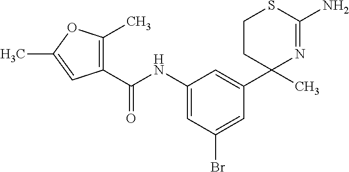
C1(NC(C2=C(C)OC(C)=C2)=O)=CC(Br)=CC(C2(C)N=C(N)SCC2)=C1
